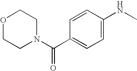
C1=CC(C(=O)N2CCOCC2)=CC=C1NC
